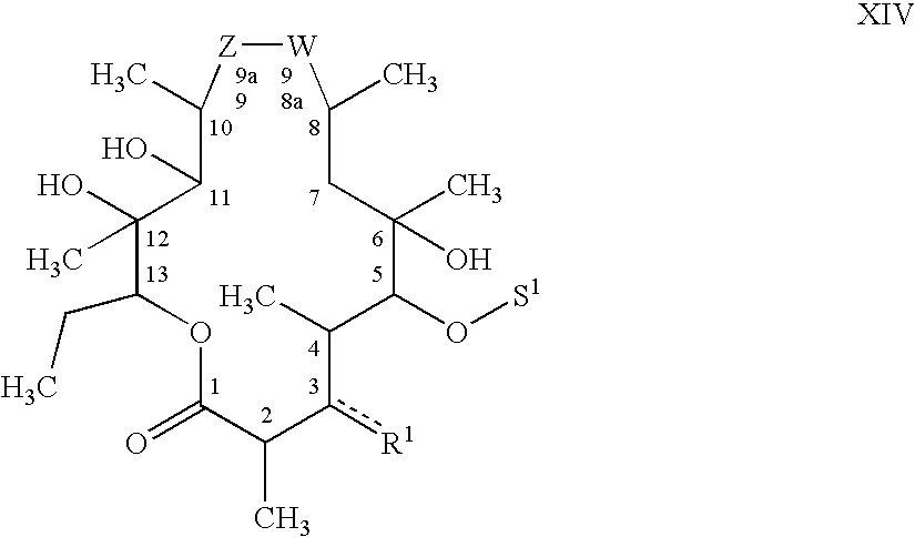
C1(CC)C(O)(C)C(O)C(C)[Z][W]C(C)CC(C)(O)C(O[S1])C(C)c([R1])C(C)C(=O)O1
